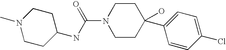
C1CN(C(NC2CCN(C)CC2)=O)CCC1(C1=CC=C(Cl)C=C1)O
